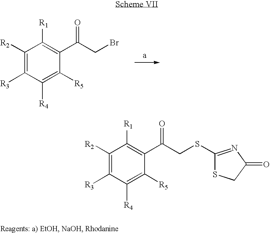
C1([R5])=C([R4])C([R3])=C([R2])C([R1])=C1C(CBr)=O.C1([R5])=C([R4])C([R3])=C([R2])C([R1])=C1C(CSC1=NC(=O)CS1)=O
